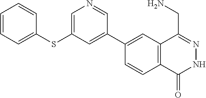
C1(C2=CC(SC3=CC=CC=C3)=CN=C2)=CC2=C(C=C1)C(=O)NN=C2CN
